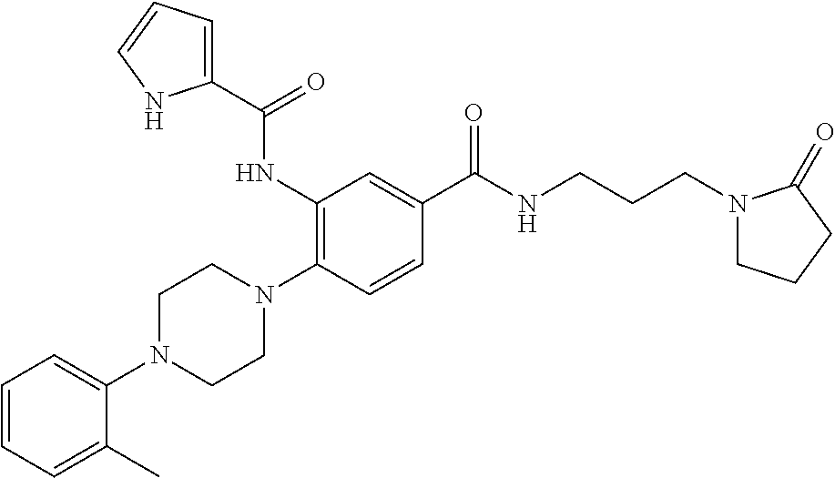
C1=CC=C(C)C(N2CCN(C3=C(NC(C4=CC=CN4)=O)C=C(C(NCCCN4CCCC4=O)=O)C=C3)CC2)=C1
